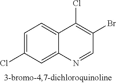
C1=C(Cl)C=C2C(=C1)C(Cl)=C(Br)C=N2
